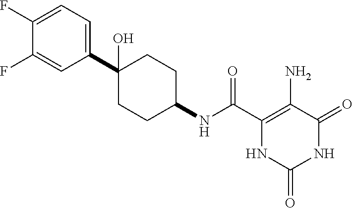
C1(NC(C2=C(N)C(=O)NC(=O)N2)=O)CCC(C2=CC=C(F)C(F)=C2)(O)CC1
